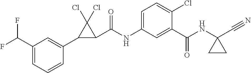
C1(C2C(C(NC3=CC=C(Cl)C(C(NC4(C#N)CC4)=O)=C3)=O)C2(Cl)Cl)=CC(C(F)F)=CC=C1
